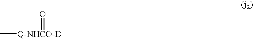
C[Q-NHCO-D]=O
